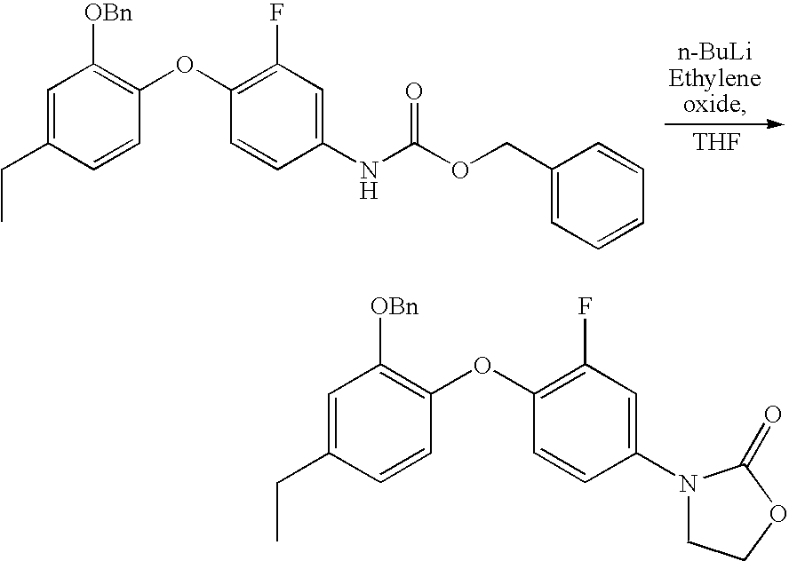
[THF].C1=C(CC)C=CC(OC2=C(F)C=C(NC(OCC3=CC=CC=C3)=O)C=C2)=C1[OBn].C1=C(CC)C=CC(OC2=C(F)C=C(N3CCOC3=O)C=C2)=C1[OBn]
